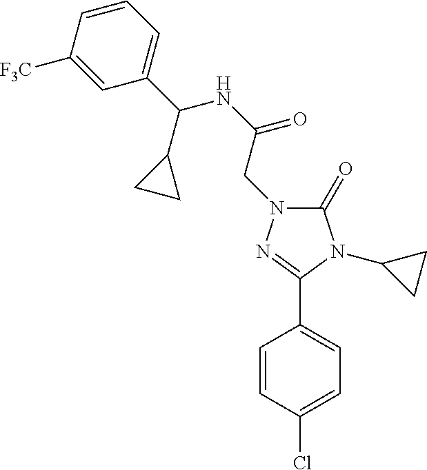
C1=CC(Cl)=CC=C1C1=NN(CC(=O)NC(C2=CC=CC([F3C])=C2)C2CC2)C(=O)N1C1CC1
